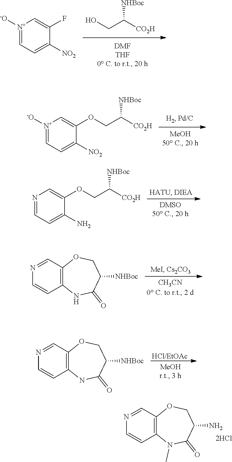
[N+]1([-O])=CC=C([NO2])C(F)=C1.OCC([CO2H])[NHBoc].[N+]1([-O])=CC=C([NO2])C(OCC([CO2H])[NHBoc])=C1.N1=CC=C(N)C(OCC([CO2H])[NHBoc])=C1.C1=NC=CC2=C1OCC([NHBoc])C(=O)N2.C1=NC=CC2=C1OCC([NHBoc])C(=O)N2.[HCl/EtOAc].C1=NC=CC2=C1OCC(N)C(=O)N2C
